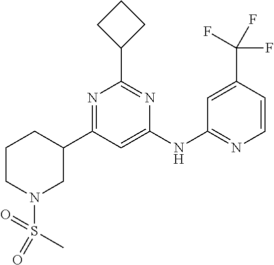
C1(NC2=NC=CC(C(F)(F)F)=C2)=CC(C2CCCN(S(=O)(=O)C)C2)=NC(C2CCC2)=N1
